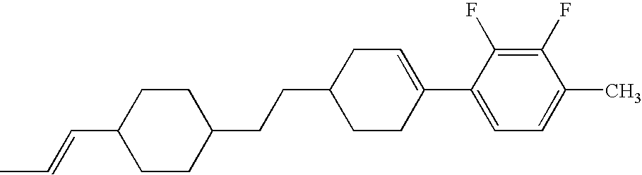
C1(F)=C(F)C(C2=CCC(CCC3CCC(C=CC)CC3)CC2)=CC=C1C
